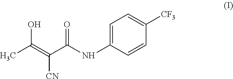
C1=C(NC(C(=C(C)O)[CN])=O)C=CC([CF3])=C1
